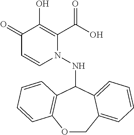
C1(=O)C=CN(NC2C3=C(OCC4=CC=CC=C24)C=CC=C3)C(C(O)=O)=C1O
